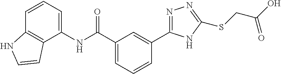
N(C(C1=CC=CC(C2=NN=C(SCC(O)=O)N2)=C1)=O)C1=CC=CC2=C1C=CN2
